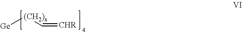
[(CH2)x]([Ge])C=[CHR]
